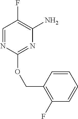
C1=CC(COC2=NC(N)=C(F)C=N2)=C(F)C=C1
